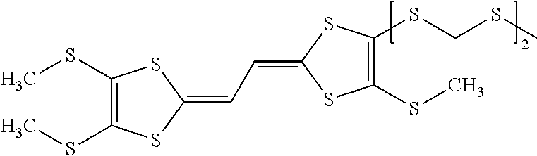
C1(SC)=C(SC)SC(=CC=C2SC(SC)=C(SCSC)S2)S1
